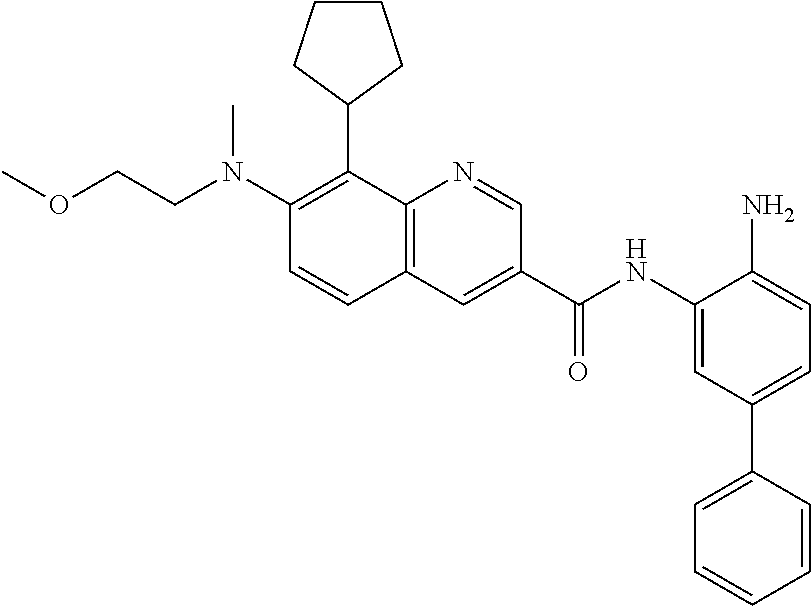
C(CN(C)C1=C(C2CCCC2)C2=C(C=C1)C=C(C(NC1=CC(C3=CC=CC=C3)=CC=C1N)=O)C=N2)OC
